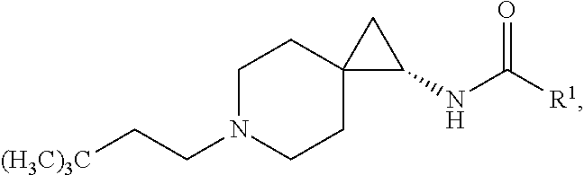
C1N(CC[(H3C)3C])CCC2(C1)C(NC([R1])=O)C2
